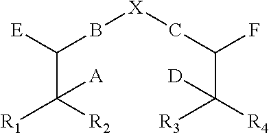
C(C([R2])([R1])[A])([E])B[X]CC(F)C([R4])([R3])[D]
